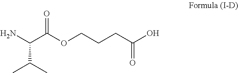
NC(C(OCCCC(=O)O)=O)C(C)C
